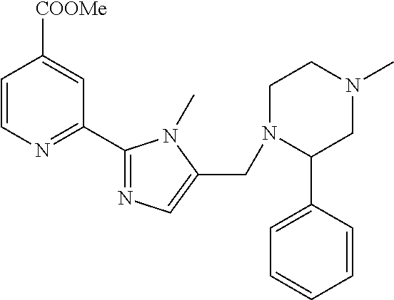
C1=CN=C(C2=NC=C(CN3C(C4=CC=CC=C4)CN(C)CC3)N2C)C=C1[COOMe]
